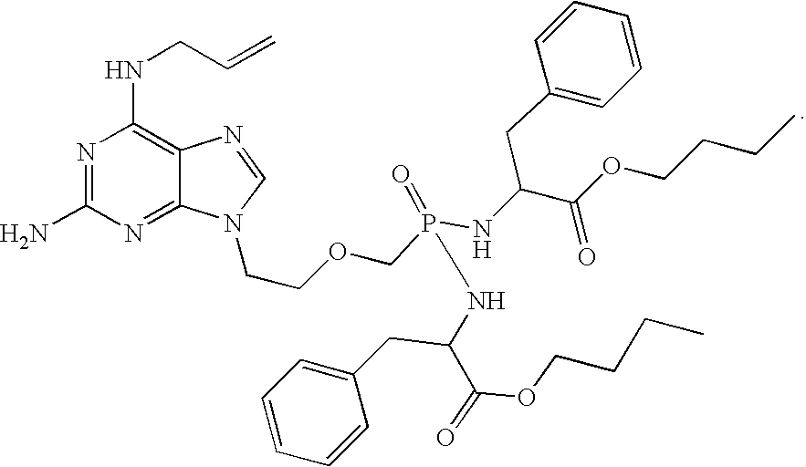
N1=C(N)N=C2C(=C1NCC=C)N=CN2CCOCP(=O)(NC(C(=O)OCCCC)CC1=CC=CC=C1)NC(C(=O)OCCCC)CC1=CC=CC=C1
